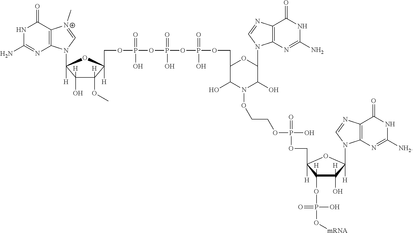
N1C(N)=NC2=C(C1=O)[N+](C)=CN2C1([H])C(O)([H])C(OC)([H])C(COP(OP(=O)(OP(OCC2C(O)N(OCCOP(O)(=O)OCC3([H])C(OP(O[mRNA])(O)=O)([H])C(O)([H])C([H])(N4C5=C(C(=O)NC([NH2])=N5)N=C4)O3)C(O)C(N3C4=C(C(=O)NC(N)=N4)N=C3)O2)(=O)O)O)(=O)O)([H])O1
